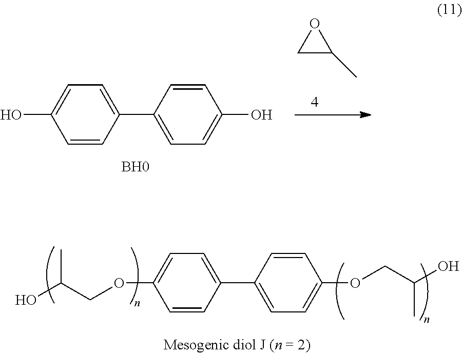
C1=CC(C2=CC=C(O)C=C2)=CC=C1O.[BH0].C1C(C)O1.C1=CC(C2=CC=C(OCC(O)C)C=C2)=CC=C1OCC(O)C
